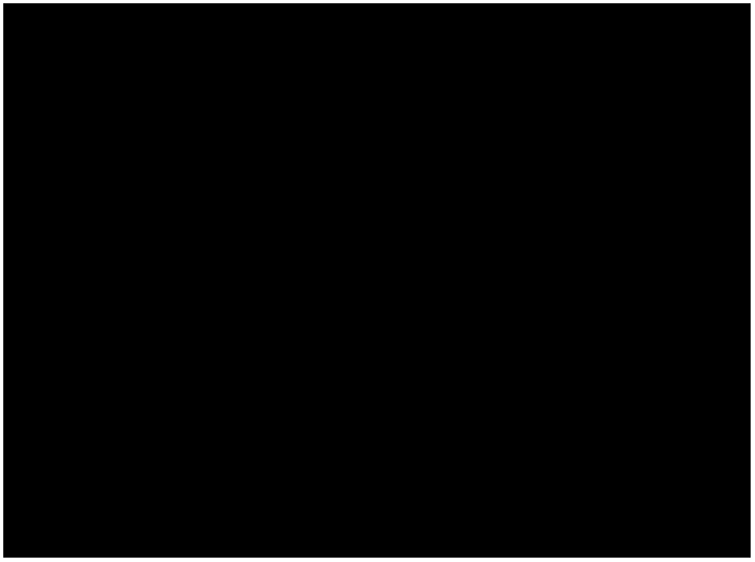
C1(N2CCOCC2)=NC(C2=CC=CC(Br)=C2)=CC(NC2=CC=C3C(=C2)C=NN3)=N1
